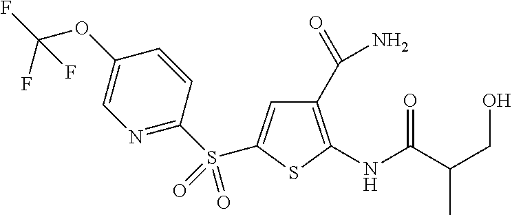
C1(C(=O)N)=C(NC(C(CO)C)=O)SC(S(=O)(C2=NC=C(OC(F)(F)F)C=C2)=O)=C1
